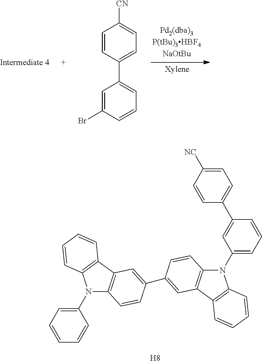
C1=CC(C2=CC=CC(Br)=C2)=CC=C1[CN].C1(N2C3=C(C4=C2C=CC=C4)C=C(C2=CC4=C(N(C5=CC=CC(C6=CC=C([NC])C=C6)=C5)C5=C4C=CC=C5)C=C2)C=C3)=CC=CC=C1.[H8]
